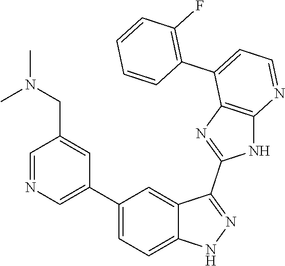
C1=NC=C(C2=CC=C3C(=C2)C(C2=NC4=C(N2)N=CC=C4C2=C(F)C=CC=C2)=NN3)C=C1CN(C)C
